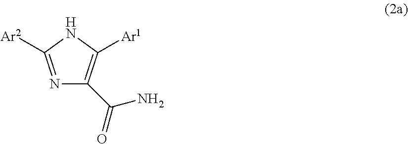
N1=C([Ar2])NC([Ar1])=C1C(=O)N
